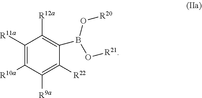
C1([R11a])=C([R10a])C([R9a])=C([R22])C(B(O[R20])O[R21])=C1[R12a]
